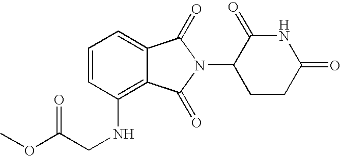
O(C(CNC1=C2C(=CC=C1)C(=O)N(C1CCC(=O)NC1=O)C2=O)=O)C
